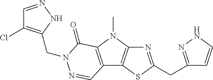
N1=C(CC2=NNC=C2)SC2=C1N(C)C1=C2C=NN(CC2=C(Cl)C=NN2)C1=O
